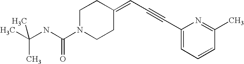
CC(NC(N1CCC(=CC#CC2=CC=CC(C)=N2)CC1)=O)(C)C
